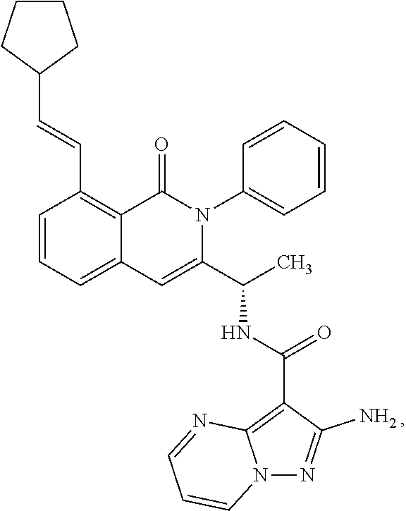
C1=CC=C2C(=C1C=CC1CCCC1)C(=O)N(C1=CC=CC=C1)C(C(C)NC(=O)C1=C3N(N=C1N)C=CC=N3)=C2
